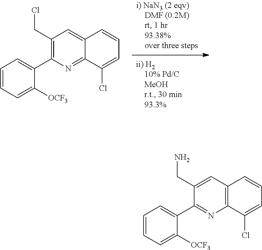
C1(CCl)=C(C2=CC=CC=C2[OCF3])N=C2C(=C1)C=CC=C2Cl.C1(CN)=CC2=C(C(Cl)=CC=C2)N=C1C1=CC=CC=C1[OCF3]
